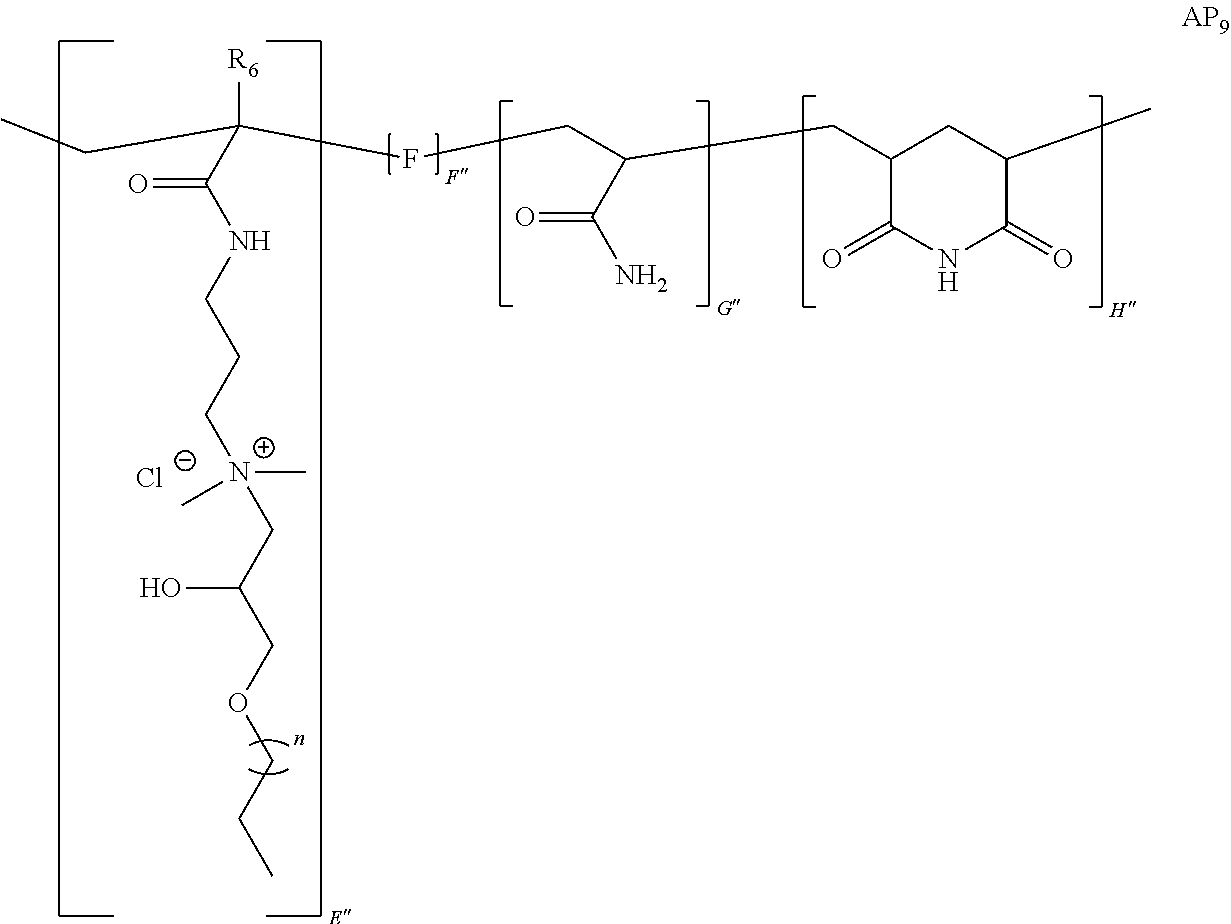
C1(CC(CFC([R6])(C(NCCC[N+](C)(C)CC(COCCC)O)=O)CC)C(N)=O)C(=O)NC(=O)C(C)C1.[Cl-]
